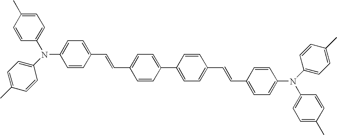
N(C1=CC=C(C=CC2=CC=C(C3=CC=C(C=CC4=CC=C(N(C5=CC=C(C)C=C5)C5=CC=C(C)C=C5)C=C4)C=C3)C=C2)C=C1)(C1=CC=C(C)C=C1)C1=CC=C(C)C=C1
